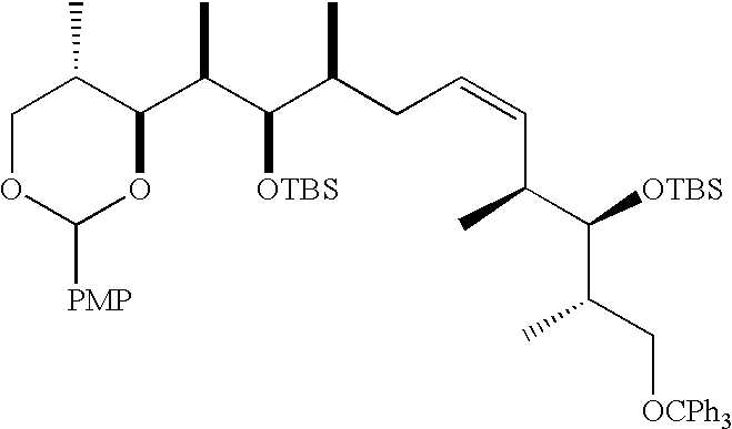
C1OC([PMP])OC(C(C(C(CC=CC(C)C([OTBS])C(C)C[OCPh3])C)[OTBS])C)C1C
